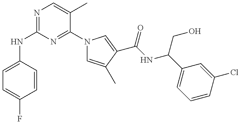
C1(NC2=NC=C(C)C(N3C=C(C)C(C(=O)NC(CO)C4=CC=CC(Cl)=C4)=C3)=N2)=CC=C(F)C=C1
